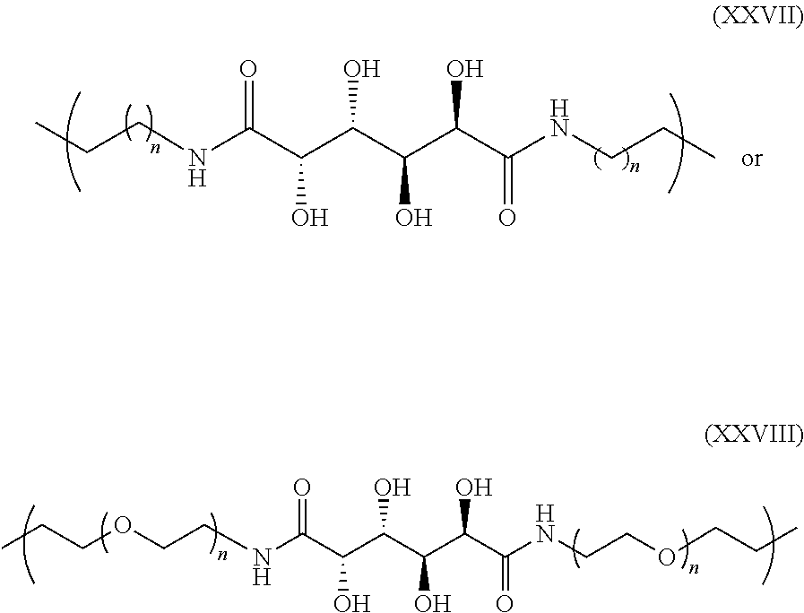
N(C(C(C(C(C(C(NCCC)=O)O)O)O)O)=O)CCC.N(C(C(C(C(C(C(NCCOCCC)=O)O)O)O)O)=O)CCOCCC
